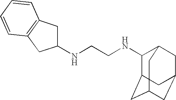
C1(NCCNC2C3CC4CC(CC2C4)C3)CC2=C(C1)C=CC=C2
